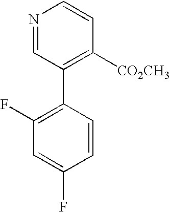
N1=CC(C2=C(F)C=C(F)C=C2)=C([CO2CH3])C=C1
